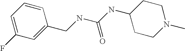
C(NC(NC1CCN(C)CC1)=O)C1=CC(F)=CC=C1
